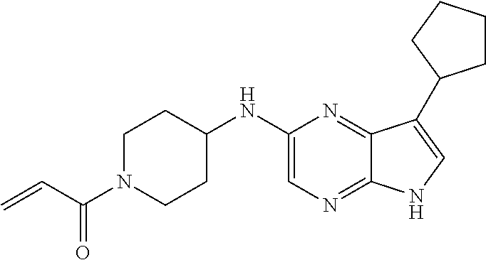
C12=NC=C(NC3CCN(C(C=C)=O)CC3)N=C1C(C1CCCC1)=CN2
